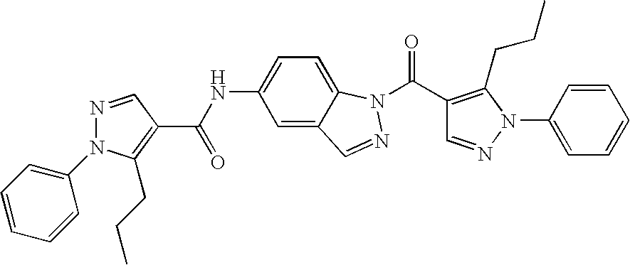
C1(N2N=CC(C(NC3=CC=C4C(=C3)C=NN4C(C3=C(CCC)N(C4=CC=CC=C4)N=C3)=O)=O)=C2CCC)=CC=CC=C1
